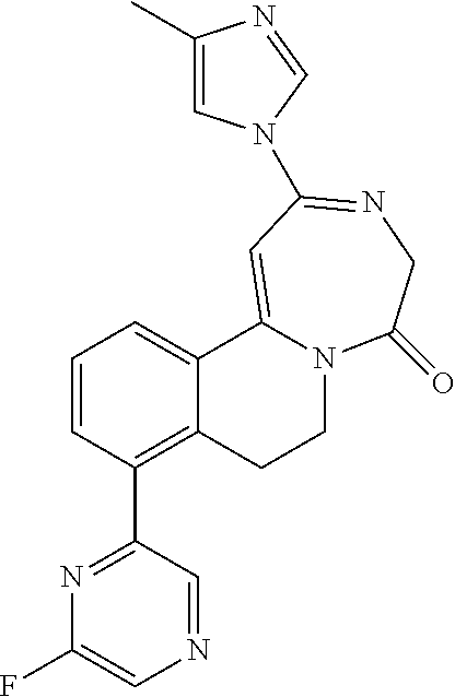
C1=CC(C2=NC(F)=CN=C2)=C2C(=C1)C1=CC(N3C=C(C)N=C3)=NCC(=O)N1CC2
